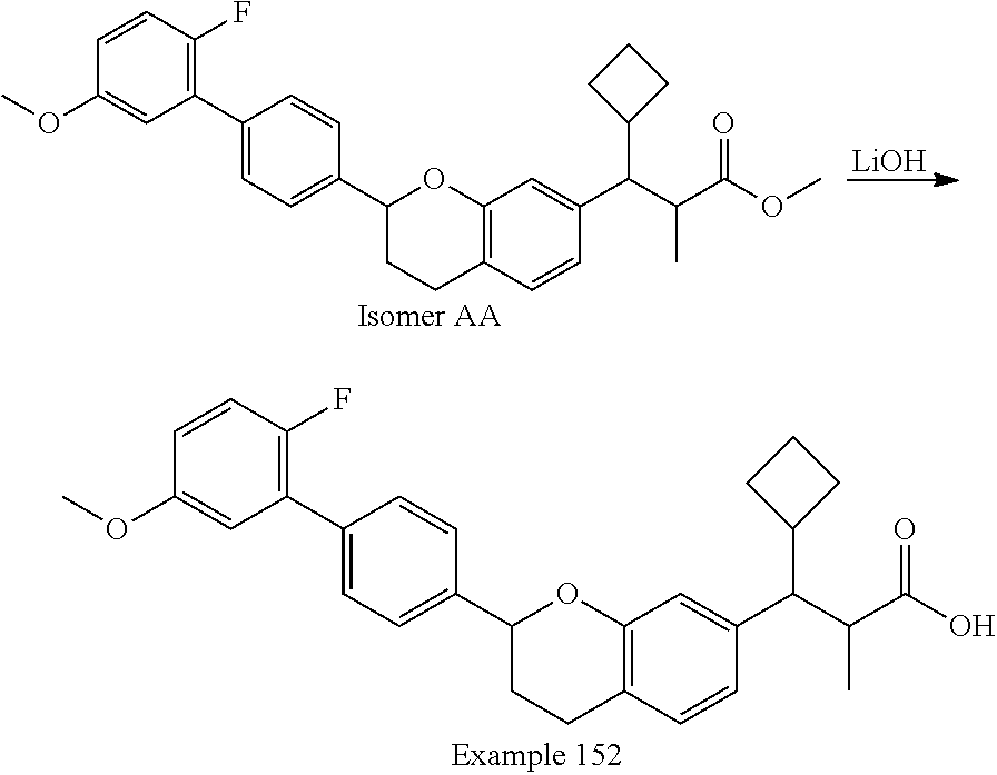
C12=C(C=CC(C(C(C(OC)=O)C)C3CCC3)=C1)CCC(C1=CC=C(C3=C(F)C=CC(OC)=C3)C=C1)O2.[LiOH].C12=C(C=CC(C(C(C(O)=O)C)C3CCC3)=C1)CCC(C1=CC=C(C3=C(F)C=CC(OC)=C3)C=C1)O2
